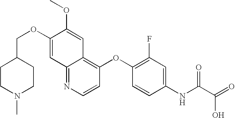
C(OC1=CC2=NC=CC(OC3=C(F)C=C(NC(C(=O)O)=O)C=C3)=C2C=C1OC)C1CCN(C)CC1
